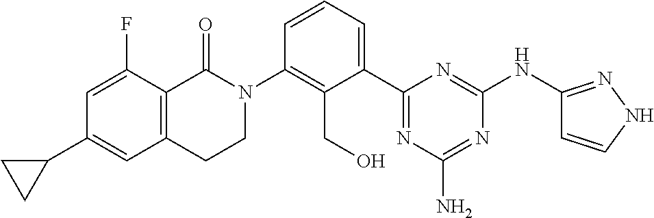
C1(N2C(=O)C3=C(CC2)C=C(C2CC2)C=C3F)=C(CO)C(C2=NC(N)=NC(NC3=NNC=C3)=N2)=CC=C1
